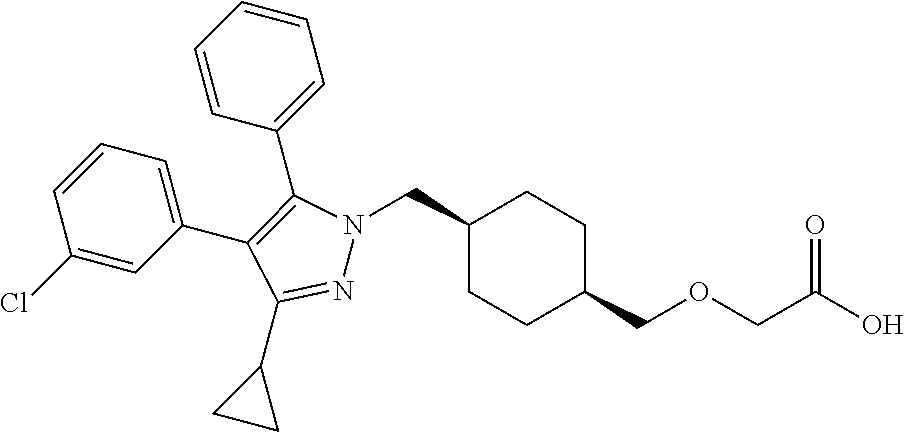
C1(CN2N=C(C3CC3)C(C3=CC=CC(Cl)=C3)=C2C2=CC=CC=C2)CCC(COCC(O)=O)CC1
